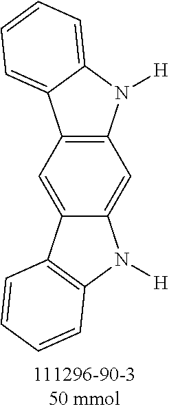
C12=CC3=C(C=C1N([H])C1=C2C=CC=C1)N([H])C1=CC=CC=C31
